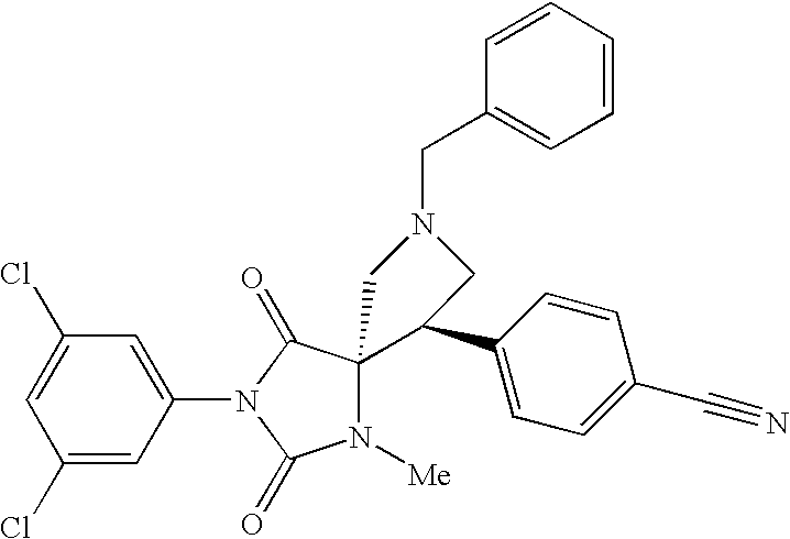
C1(Cl)=CC(Cl)=CC(N2C(=O)N([Me])C(CN(C)CC3=CC=CC=C3)C2=O)=C1.CC1=CC=C(C#N)C=C1
